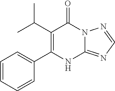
C12=NC=NN1C(=O)C(C(C)C)=C(C1=CC=CC=C1)N2
